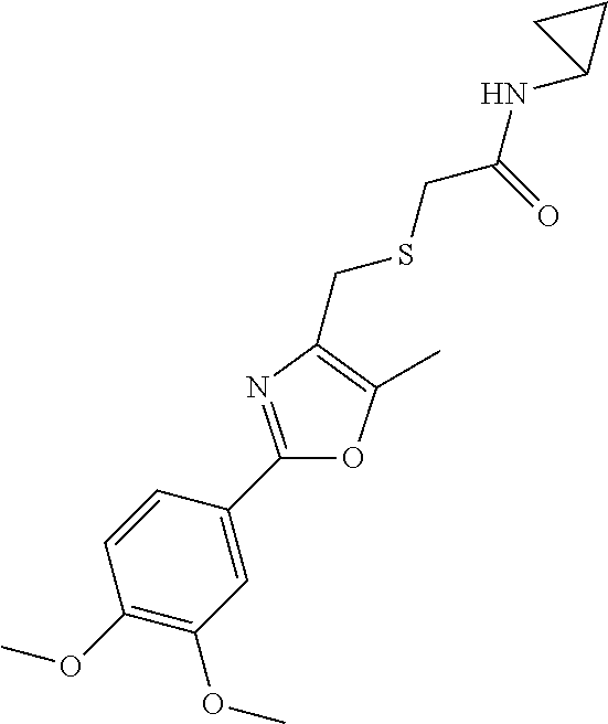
C1(OC)=C(OC)C=C(C2=NC(CSCC(NC3CC3)=O)=C(C)O2)C=C1
